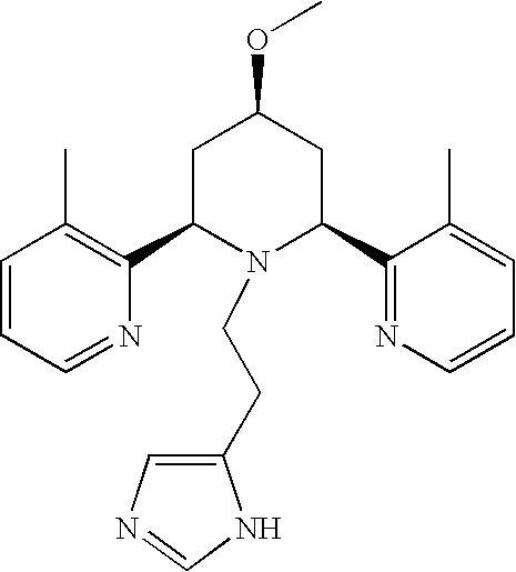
C1=CC=NC(C2N(CCC3=CN=CN3)C(C3=NC=CC=C3C)CC(OC)C2)=C1C
